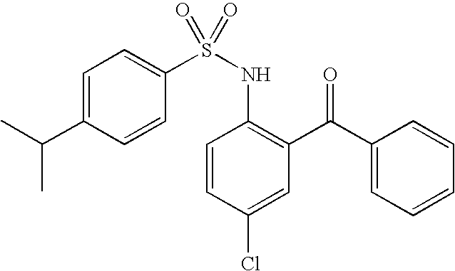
C1=C(C(C)C)C=CC(S(NC2=C(C(C3=CC=CC=C3)=O)C=C(Cl)C=C2)(=O)=O)=C1
